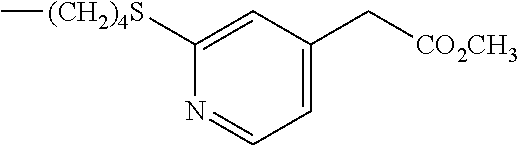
C1([(CH2)4S]C)=CC(C[CO2CH3])=CC=N1
